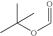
CC(OC=O)(C)C
